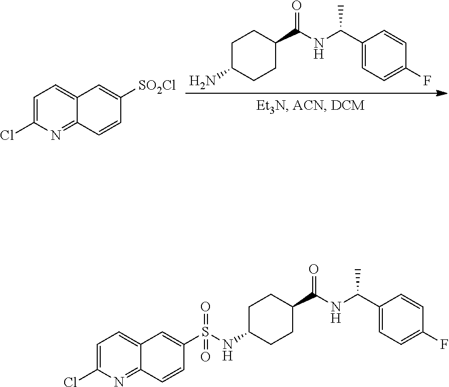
C1C(N)CCC(C(NC(C2=CC=C(F)C=C2)C)=O)C1.C1=C(Cl)N=C2C(=C1)C=C([SO2Cl])C=C2.C1C(NS(C2=CC3=CC=C(Cl)N=C3C=C2)(=O)=O)CCC(C(NC(C2=CC=C(F)C=C2)C)=O)C1
